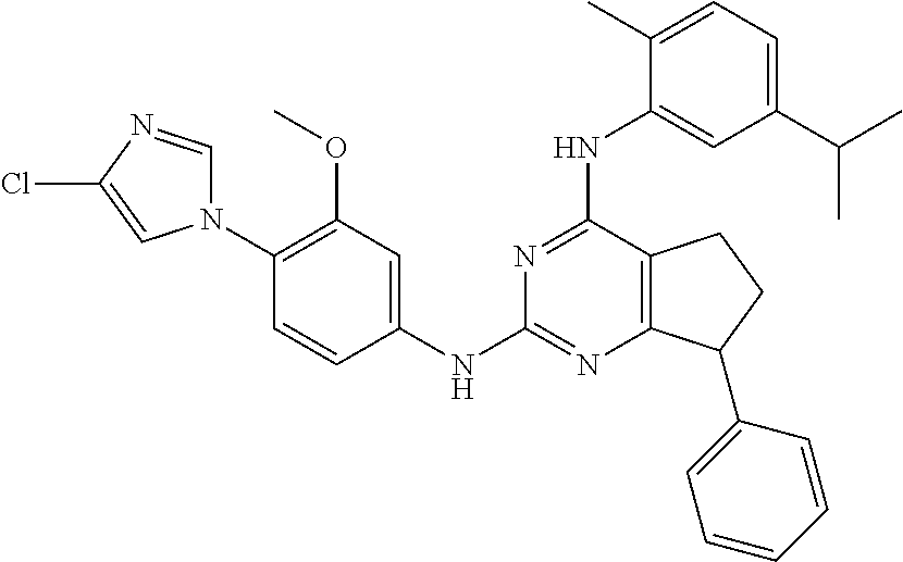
N1(C2=C(OC)C=C(NC3=NC4=C(C(NC5=CC(C(C)C)=CC=C5C)=N3)CCC4C3=CC=CC=C3)C=C2)C=NC(Cl)=C1
